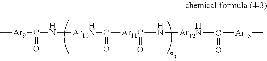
C[Ar9]C(=O)N[HAr10N]C(=O)[Ar11C](=O)N[HAr12N]C([Ar13]C)=O
